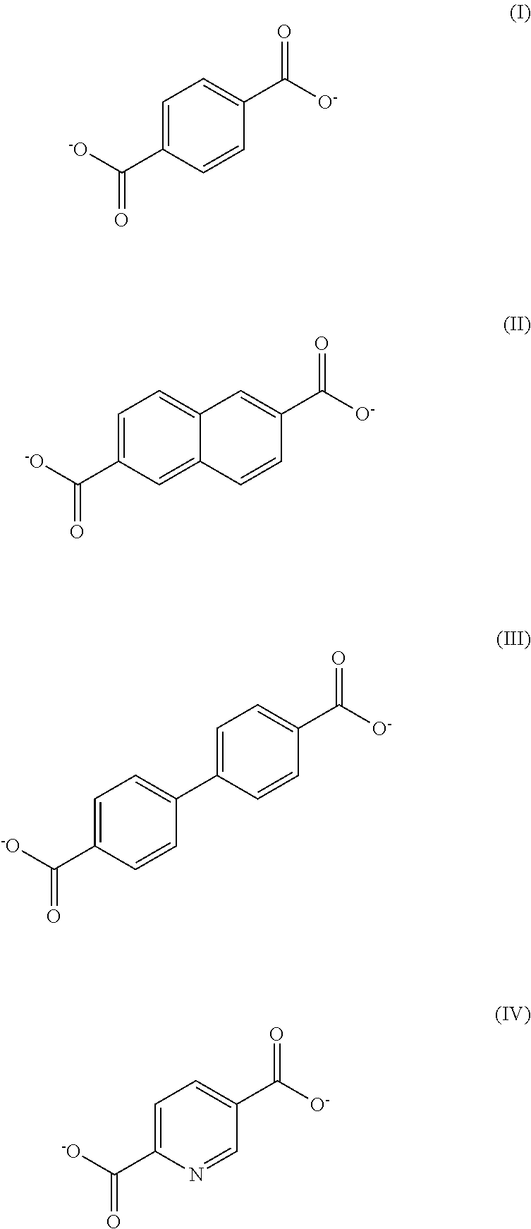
C1=C(C([-O])=O)C=CC(C([O-])=O)=C1.C1=C(C([-O])=O)C=C2C(=C1)C=C(C([O-])=O)C=C2.C1=C(C([-O])=O)C=CC(C2=CC=C(C([O-])=O)C=C2)=C1.C1=C(C([-O])=O)N=CC(C([O-])=O)=C1
